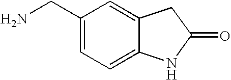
C1(CN)=CC=C2C(=C1)CC(=O)N2
